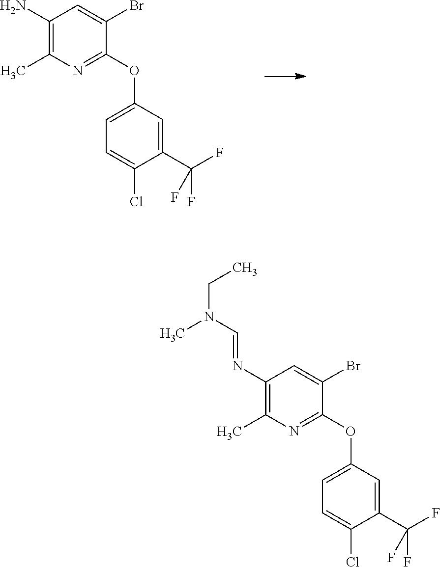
C1(N)=C(C)N=C(OC2=CC=C(Cl)C(C(F)(F)F)=C2)C(Br)=C1.C1(N=CN(CC)C)=C(C)N=C(OC2=CC=C(Cl)C(C(F)(F)F)=C2)C(Br)=C1
